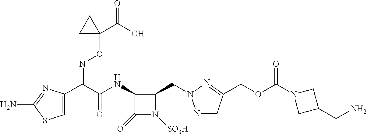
C1=C(C(C(NC2C(=O)N([SO3H])C2CN2N=CC(COC(N3CC(CN)C3)=O)=N2)=O)=NOC2(C(=O)O)CC2)N=C(N)S1
